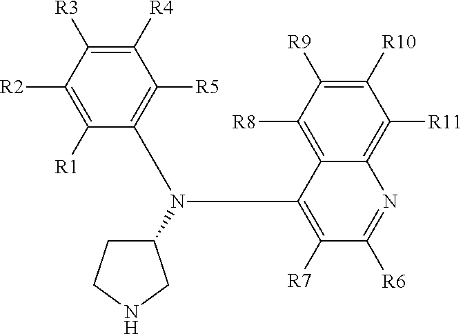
C1([R1])=C([R2])C([R3])=C([R4])C([R5])=C1N(C1=C([R7])C([R6])=NC2=C([R11])C([R10])=C([R9])C([R8])=C12)C1CCNC1
